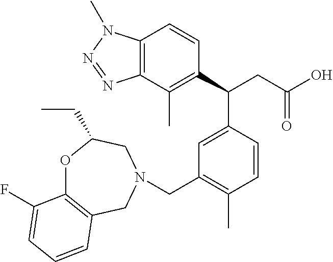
C1(C(CC(O)=O)C2=CC(CN3CC4=C(OC(CC)C3)C(F)=CC=C4)=C(C)C=C2)=C(C)C2=C(C=C1)N(C)N=N2
